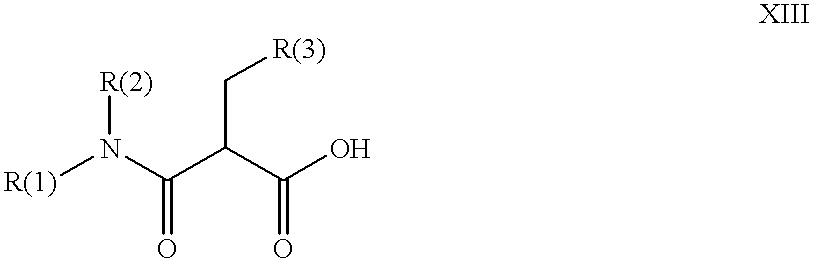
[R(1)]N(C(C(C(O)=O)C[R(3)])=O)[R(2)]
